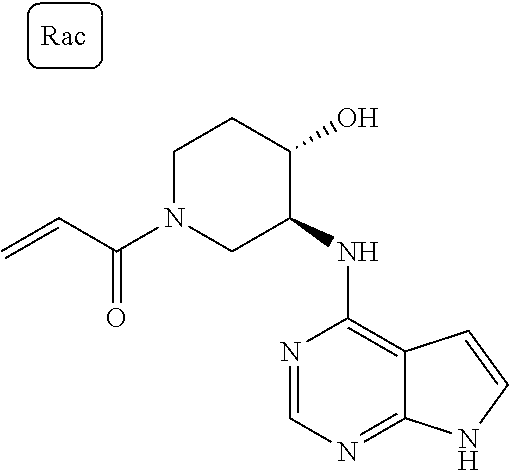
N1=CN=C2C(=C1NC1C(O)CCN(C(C=C)=O)C1)C=CN2
